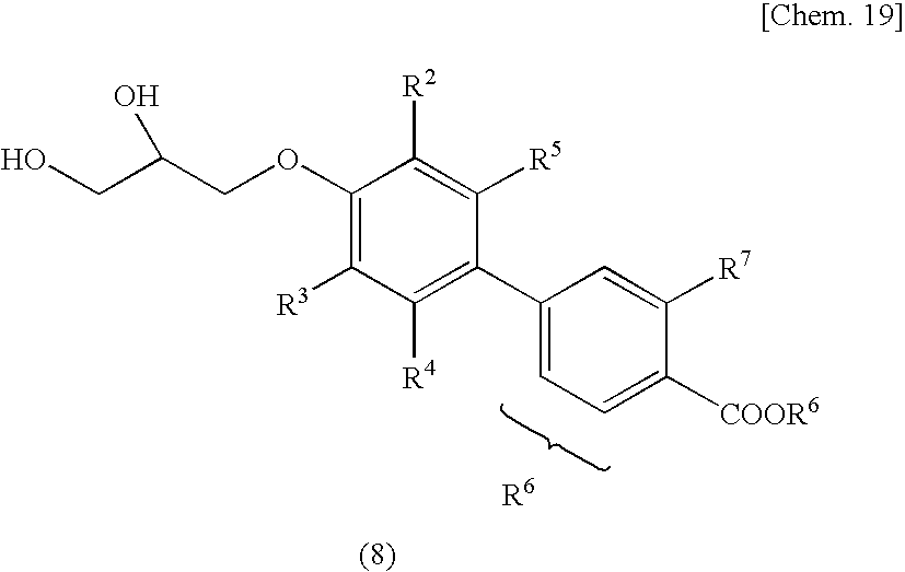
OCC(COC1=C([R3])C([R4])=C(C2=CC=C([COOR6])C([R7])=C2)C([R5])=C1[R2])O
